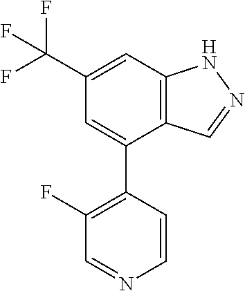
C12=C(C=C(C(F)(F)F)C=C1C1=C(F)C=NC=C1)NN=C2
